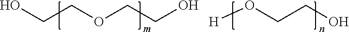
[H]OCCO.OCCOCCO
